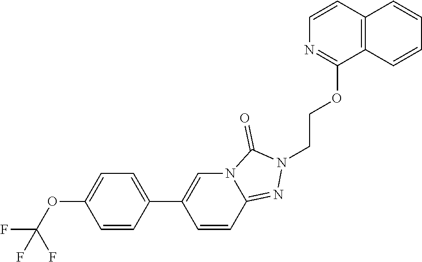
C12=C(C=CN=C1OCCN1N=C3C=CC(C4=CC=C(OC(F)(F)F)C=C4)=CN3C1=O)C=CC=C2
